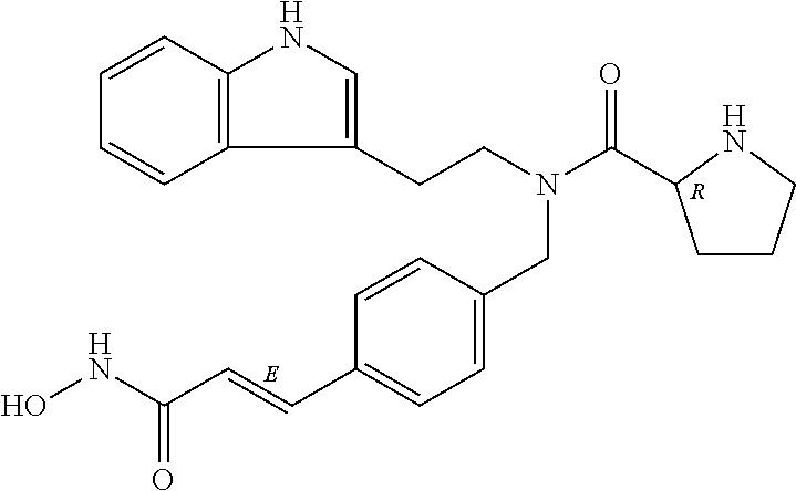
C12=C(C=CC=C1)NC=C2CCN(CC1=CC=C(C=CC(=O)NO)C=C1)C(=O)C1CCCN1.[R]
